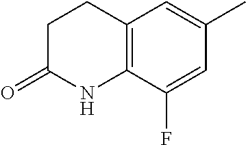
C12=C(C(F)=CC(C)=C1)NC(=O)CC2
